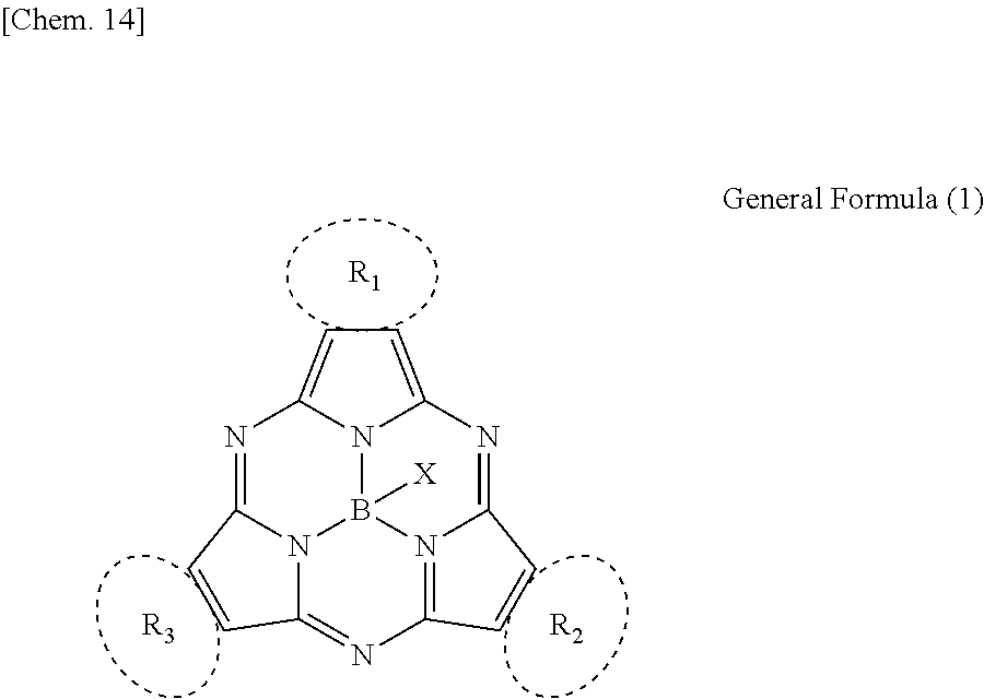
N1=C2N3B4([X])N5C1=cc=C5N=C1N4=C(N=C3C~C2)C~C1.[R1].[R3].[R2]
